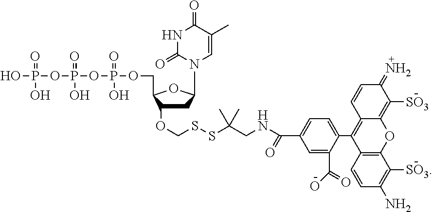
C1C(OCSSC(CNC(C2=CC=C(C3=C4C(=C([SO3])C(=N)C=C4)OC4=C3C=CC(N)=C4[SO3])C(C(=O)O)=C2)=O)(C)C)C(COP(OP(OP(O)(=O)O)(=O)O)(=O)O)OC1N1C=C(C)C(=O)NC1=O
